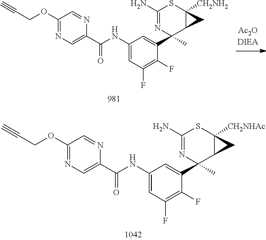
C1=NC(C(NC2=CC(F)=C(F)C(C3(C)C4CC4([CH2NHAc])SC(N)=N3)=C2)=O)=CN=C1OCC#C.C1=NC(C(NC2=CC(F)=C(F)C(C3(C)C4CC4([CH2NH2])SC(N)=N3)=C2)=O)=CN=C1OCC#C
